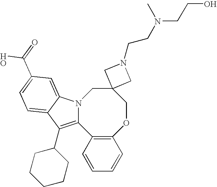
C1=CC=CC2=C1C1=C(C3CCCCC3)C3=CC=C(C(O)=O)C=C3N1CC1(CO2)CN(CCN(CCO)C)C1
